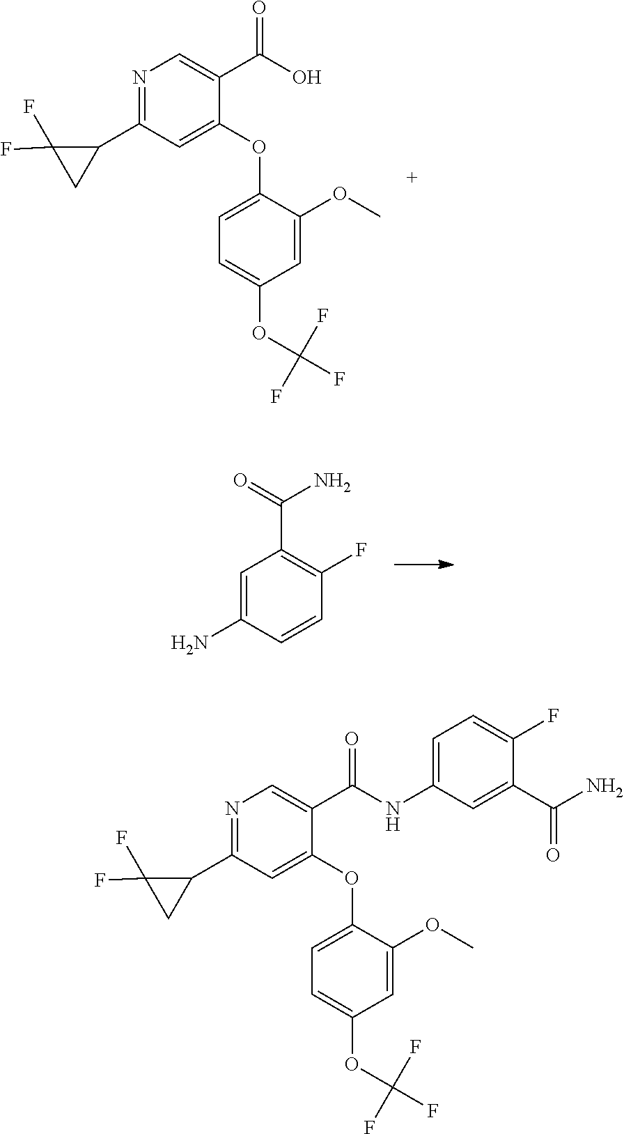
N1=C(C2C(F)(F)C2)C=C(OC2=CC=C(OC(F)(F)F)C=C2OC)C(C(=O)O)=C1.C(C1=C(F)C=CC(N)=C1)(=O)N.N1=C(C2C(F)(F)C2)C=C(OC2=CC=C(OC(F)(F)F)C=C2OC)C(C(=O)NC2=CC=C(F)C(C(N)=O)=C2)=C1
